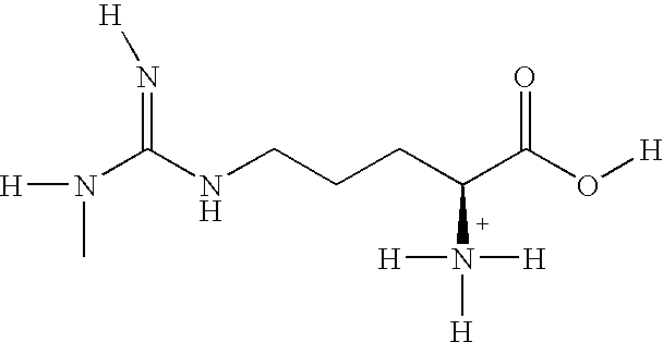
N(C(NCCCC(C(O[H])=O)N([H])([H])[H])=N[H])([H])C
